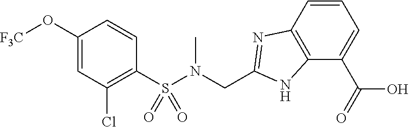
C1(S(N(CC2=NC3=C(N2)C(C(O)=O)=CC=C3)C)(=O)=O)=C(Cl)C=C(O[F3C])C=C1
